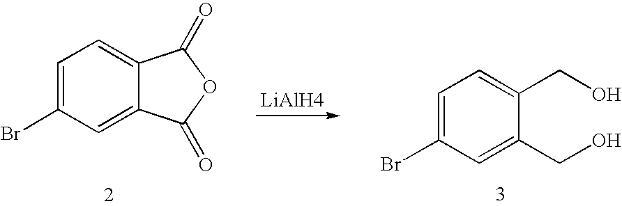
C1=C(Br)C=C(CO)C(CO)=C1.C1=C(Br)C=C2C(=C1)C(=O)OC2=O.[LiAlH4]
